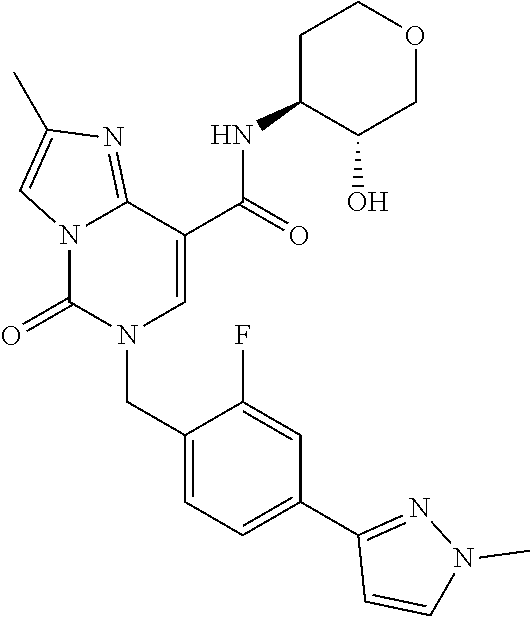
C12=NC(C)=CN1C(=O)N(CC1=CC=C(C3=NN(C)C=C3)C=C1F)C=C2C(NC1C(O)COCC1)=O
